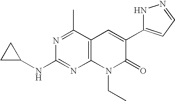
C1(NC2=NC3=C(C(C)=N2)C=C(C2=CC=NN2)C(=O)N3CC)CC1
